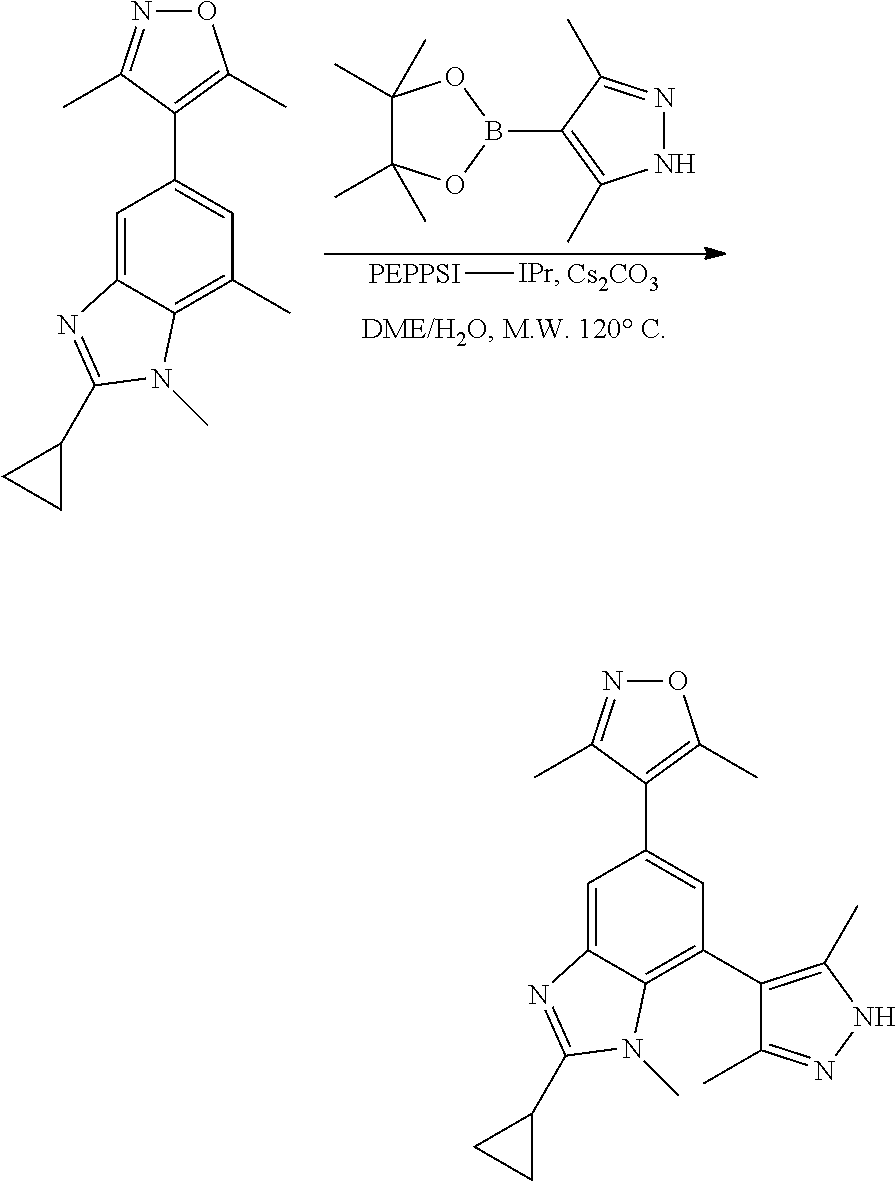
[PEPPSI][IPr].[Cs2CO3].C1(C)(C)C(C)(C)OB(C2=C(C)NN=C2C)O1.C1=C2C(=C(C)C=C1C1=C(C)ON=C1C)N(C)C(C1CC1)=N2.C1=C2C(=C(C3=C(C)NN=C3C)C=C1C1=C(C)ON=C1C)N(C)C(C1CC1)=N2
